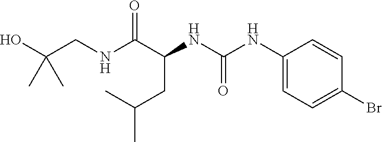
N(C(C(NC(NC1=CC=C(Br)C=C1)=O)CC(C)C)=O)CC(O)(C)C
